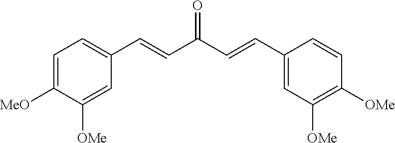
C1=C([MeO])C([OMe])=CC(C=CC(C=CC2=CC([OMe])=C([OMe])C=C2)=O)=C1
